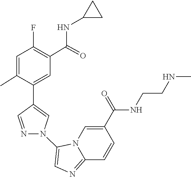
N12C(=NC=C1N1C=C(C3=CC(C(NC4CC4)=O)=C(F)C=C3C)C=N1)C=CC(C(NCCNC)=O)=C2
